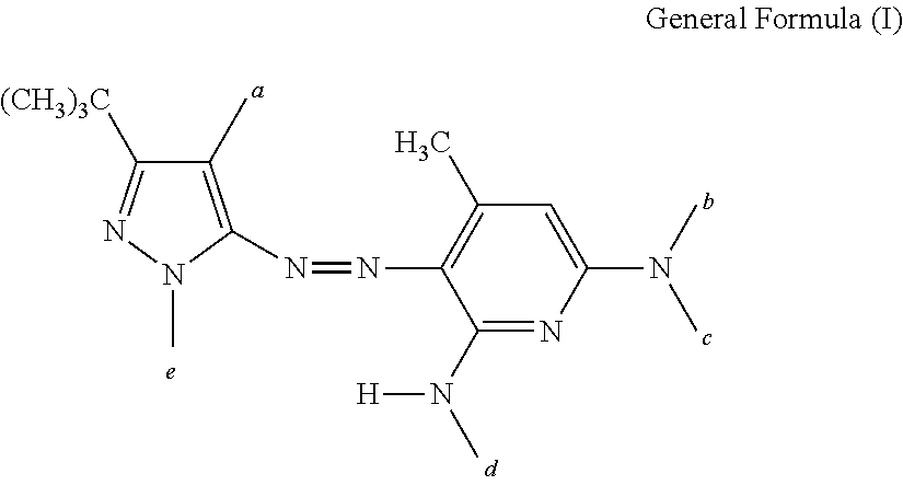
C1(C)=C(N=NC2=C(C)C=C(N(C)C)N=C2N(C)[H])N(C)N=C1[(CH3)3C]
